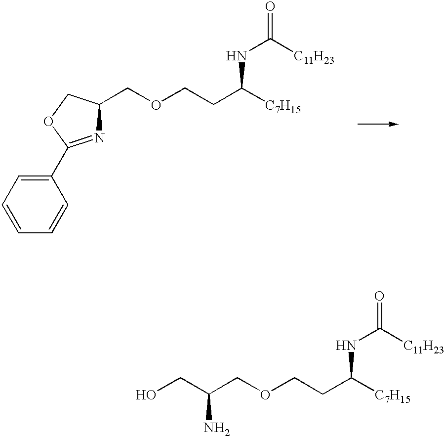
C(COCCC([C7H15])NC(=O)[C11H23])(N)CO.C1(C2=NC(COCCC([C7H15])NC(=O)[C11H23])CO2)=CC=CC=C1
